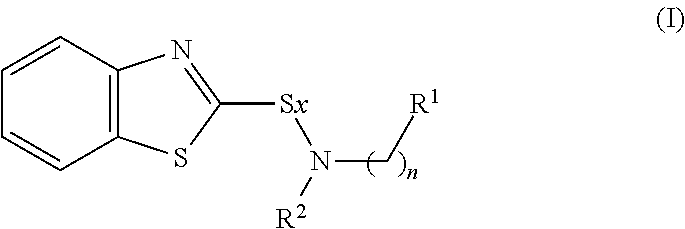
C1=CC2=C(C=C1)SC([Sx]N(C[R1])[R2])=N2
